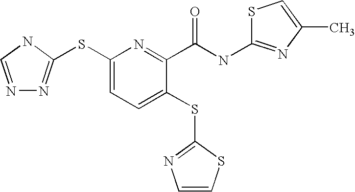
C1(SC2=NN=CN2)=CC=C(SC2=NC=CS2)C(C(NC2=NC(C)=CS2)=O)=N1
